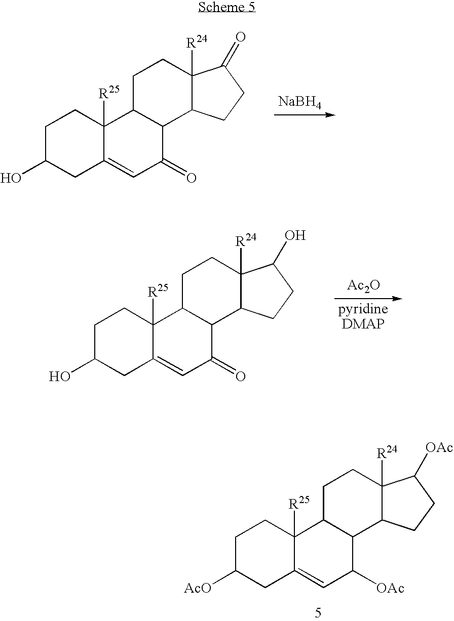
[Ac2O].C1C(O)CC2=CC(=O)C3C(C2([R25])C1)CCC1([R24])C3CCC1O.C1C([AcO])CC2=CC([OAc])C3C(C2([R25])C1)CCC1([R24])C3CCC1[OAc].[NaBH4].C1C(O)CC2=CC(=O)C3C(C2([R25])C1)CCC1([R24])C3CCC1=O
